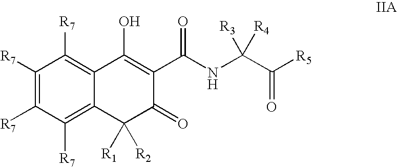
C1([R7])=C2C(=C([R7])C([R7])=C1[R7])C(O)=C(C(NC(C([R5])=O)([R4])[R3])=O)C(=O)C2([R1])[R2]
